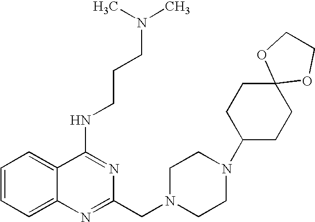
C1=CC=C2C(=C1)C(NCCCN(C)C)=NC(CN1CCN(C3CCC4(CC3)OCCO4)CC1)=N2
